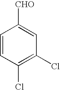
C1=CC(Cl)=C(Cl)C=C1[CHO]
